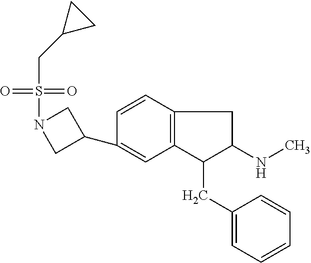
C1=CC2=C(C=C1C1CN(S(=O)(=O)CC3CC3)C1)C(CC1=CC=CC=C1)C(NC)C2
